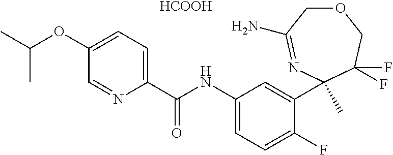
O1CC(N)=NC(C)(C2=CC(NC(C3=CC=C(OC(C)C)C=N3)=O)=CC=C2F)C(F)(F)C1.[HCOOH]
